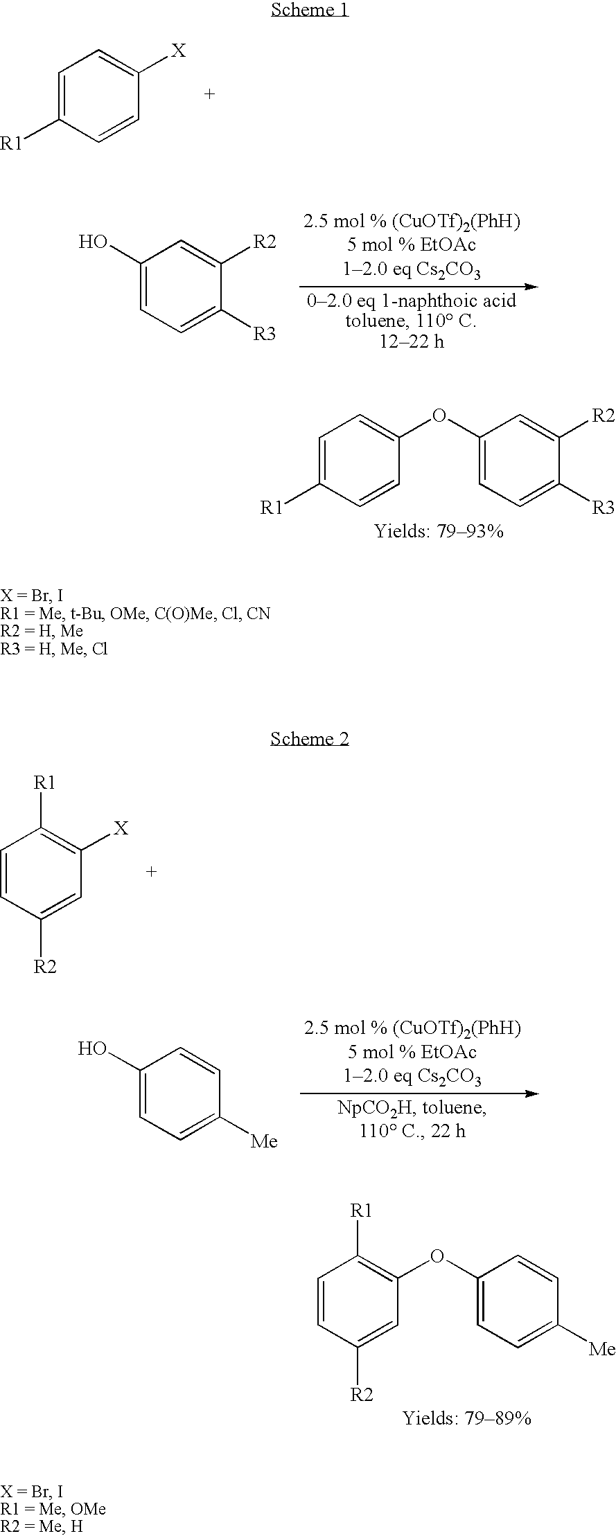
C1=C([R1])C=CC([X])=C1.C1(O)=CC=C([R3])C([R2])=C1.C1=C([R1])C=CC(OC2=CC=C([R3])C([R2])=C2)=C1.C1=CC([R2])=CC([X])=C1[R1].C1(O)=CC=C([Me])C=C1.C1=CC([R2])=CC(OC2=CC=C([Me])C=C2)=C1[R1]
